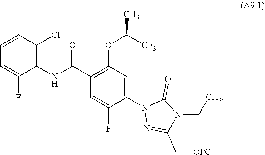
C1=C(F)C(N2N=C(C[OPG])N(CC)C2=O)=CC(OC(C)[CF3])=C1C(NC1=C(Cl)C=CC=C1F)=O
